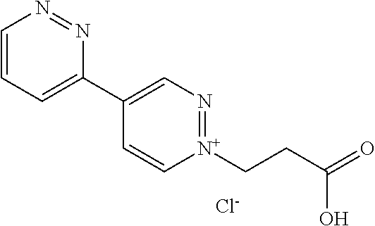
C1=CC=C(C2=CN=[N+](CCC(O)=O)C=C2)N=N1.[Cl-]
